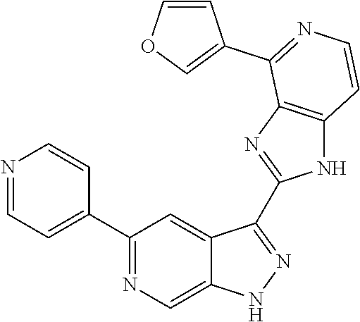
C1(C2=NC=C3C(=C2)C(C2=NC4=C(N2)C=CN=C4C2=COC=C2)=NN3)=CC=NC=C1
